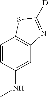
C1=CC(NC)=CC2=C1SC([D])=N2
